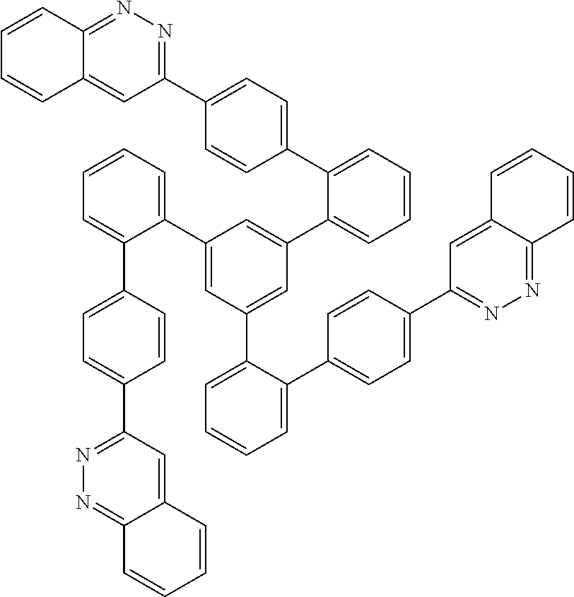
C1(C2=CC(C3=CC=CC=C3C3=CC=C(C4=NN=C5C(=C4)C=CC=C5)C=C3)=CC(C3=CC=CC=C3C3=CC=C(C4=NN=C5C(=C4)C=CC=C5)C=C3)=C2)=CC=CC=C1C1=CC=C(C2=NN=C3C(=C2)C=CC=C3)C=C1
